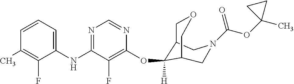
C1=CC=C(NC2=NC=NC(OC3([H])C4COCC3CN(C(OC3(C)CC3)=O)C4)=C2F)C(F)=C1C
